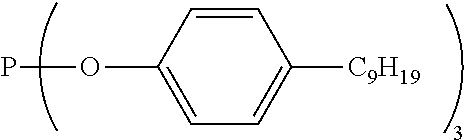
C1=CC(OP)=CC=C1[C9H19]
